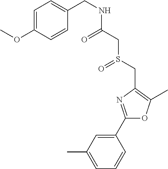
C1=C(C)C=C(C2=NC(CS(=O)CC(=O)NCC3=CC=C(OC)C=C3)=C(C)O2)C=C1
